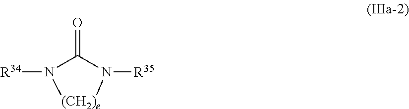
O=C1N([R35])[(CH2)e]N1[R34]
